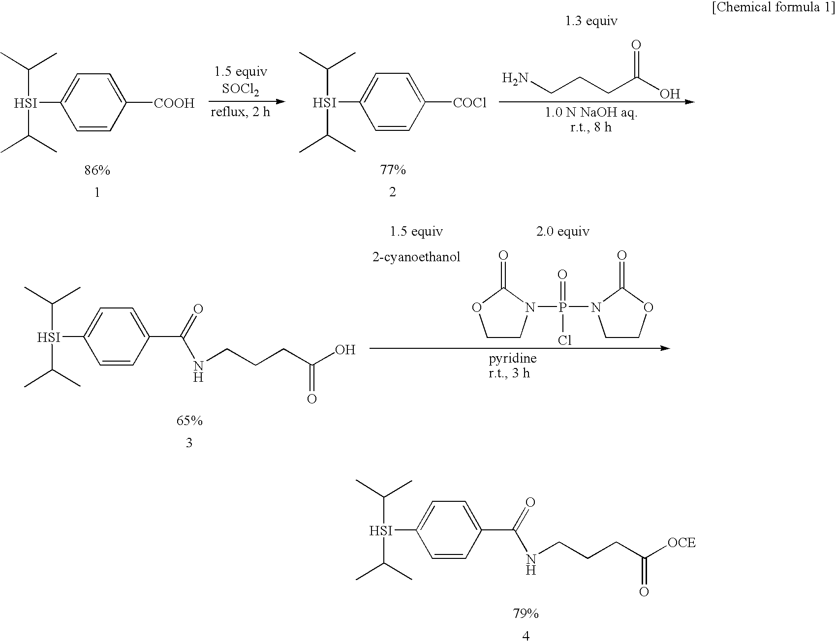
C1=CC([COOH])=CC=C1[HSI](C(C)C)C(C)C.C1=CC([COCl])=CC=C1[HSI](C(C)C)C(C)C.NCCCC(O)=O.C1CN(P(=O)(Cl)N2CCOC2=O)C(=O)O1.C1=CC(C(=O)NCCCC(O)=O)=CC=C1[HSI](C(C)C)C(C)C.C1=CC(C(=O)NCCCC([OCE])=O)=CC=C1[HSI](C(C)C)C(C)C
